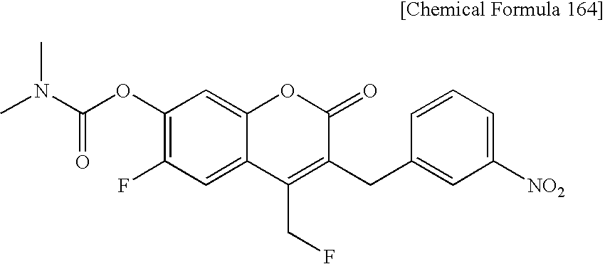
C1(OC(N(C)C)=O)=C(F)C=C2C(=C1)OC(=O)C(CC1=CC([NO2])=CC=C1)=C2CF
